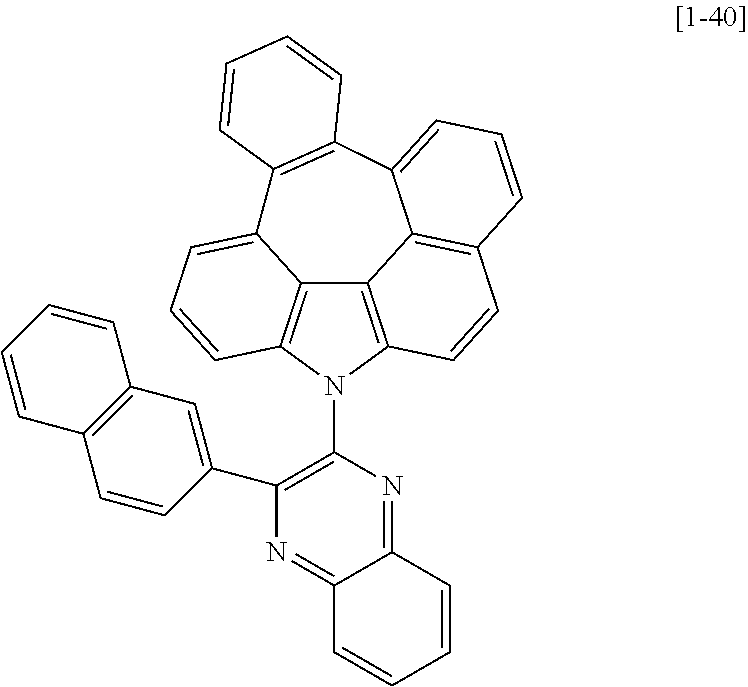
C1(C2=CC3=C(C=C2)C=CC=C3)=C(N2C3=C4C5=C2C=CC=C5C2=C(C5=CC=CC(=C45)C=C3)C=CC=C2)N=C2C(=N1)C=CC=C2
